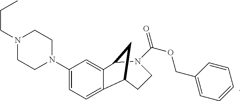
N1(C(OCC2=CC=CC=C2)=O)C2C3=CC(N4CCN(CCC)CC4)=CC=C3C(CC1)C2
